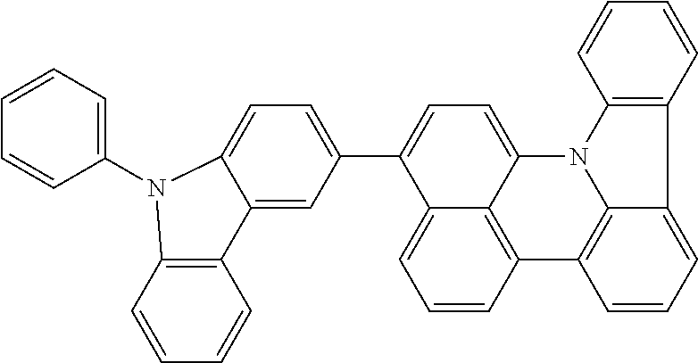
C1=C(C2=CC=C3C(=C2)C2=C(C=CC=C2)N3C2=CC=CC=C2)C2=CC=CC3=C2C(=C1)N1C2=C3C=CC=C2C2=C1C=CC=C2
